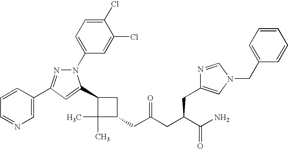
C1(C)(C)C(CC(=O)CC(CC2=CN(CC3=CC=CC=C3)C=N2)C(N)=O)CC1C1=CC(C2=CN=CC=C2)=NN1C1=CC=C(Cl)C(Cl)=C1
